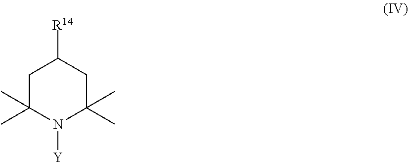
C1C(C)(C)N([Y])C(C)(C)CC1[R14]
